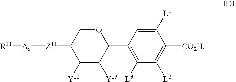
O1CC([Z11][Aa][R11])C([Y12])C([Y13])C1C1=C([L3])C([L2])=C([CO2H])C([L1])=C1
